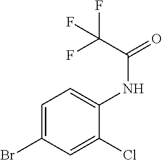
C1=C(Br)C=C(Cl)C(NC(=O)C(F)(F)F)=C1
